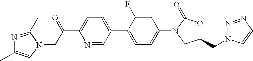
C(C1=CC=C(C2=CC=C(N3CC(CN4N=NC=C4)OC3=O)C=C2F)C=N1)(CN1C(C)=NC(C)=C1)=O
